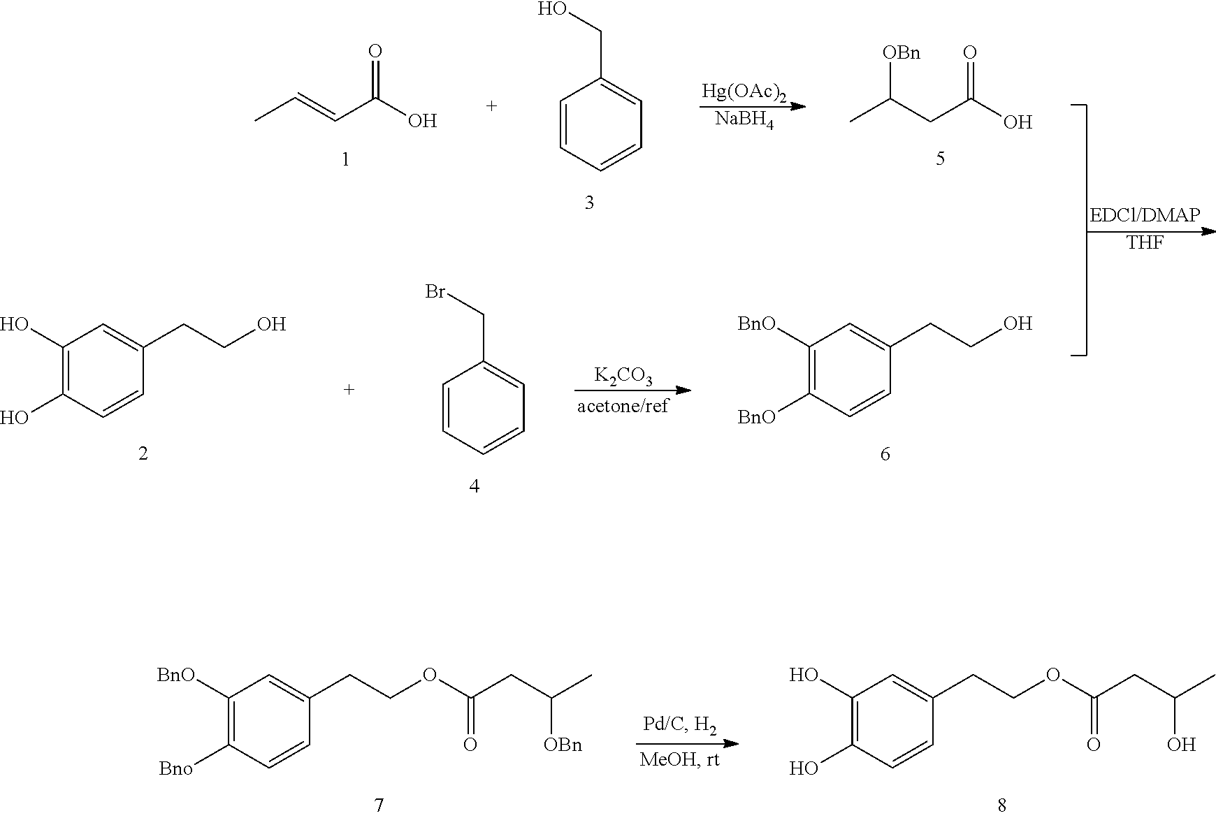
C1([BnO])=C([BnO])C=CC(CCO)=C1.C1=CC=CC=C1CBr.C1(O)=C(O)C=CC(CCO)=C1.[K2CO3].CC=CC(O)=O.[OBn]C(CC(O)=O)C.[Hg(OAc)2].[NaBH4].C1=CC=CC=C1CO.[THF].C1([BnO])=C([Bno])C=CC(CCOC(=O)CC([OBn])C)=C1.C1(O)=C(O)C=CC(CCOC(=O)CC(O)C)=C1
